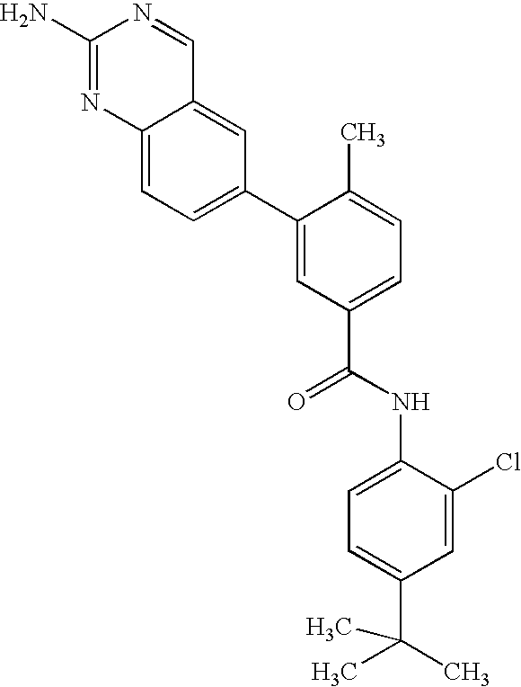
NC1=NC2=CC=C(C3=CC(C(=O)NC4=CC=C(C(C)(C)C)C=C4Cl)=CC=C3C)C=C2C=N1
